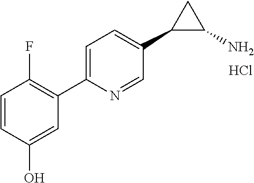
Cl.C1=CC(F)=C(C2=CC=C(C3C(N)C3)C=N2)C=C1O
